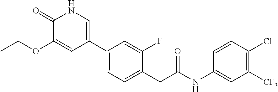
C1(C2=CNC(=O)C(OCC)=C2)=CC=C(CC(NC2=CC([CF3])=C(Cl)C=C2)=O)C(F)=C1
